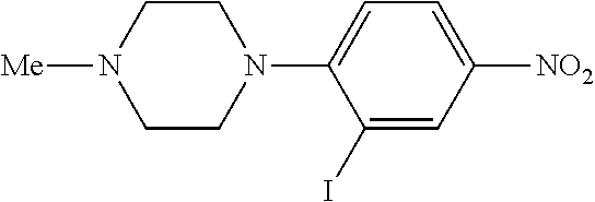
C1(I)=CC([NO2])=CC=C1N1CCN([Me])CC1
